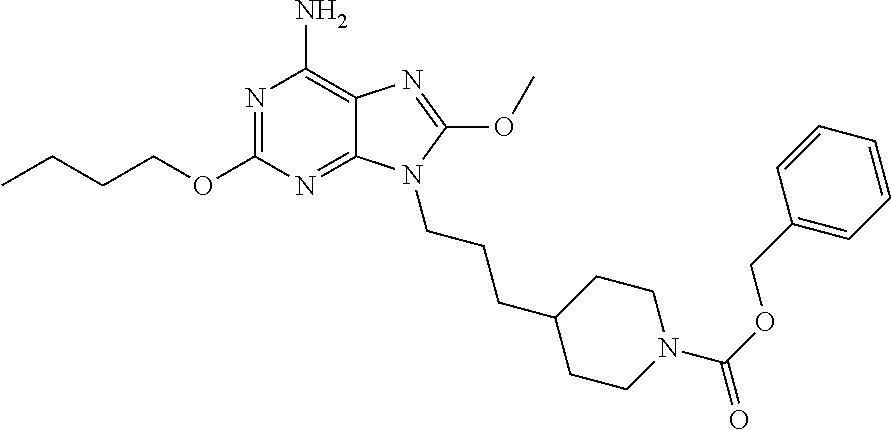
N1=C(OCCCC)N=C2C(=C1N)N=C(OC)N2CCCC1CCN(C(OCC2=CC=CC=C2)=O)CC1
